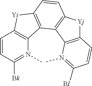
C1=CC([Bk])=N(C)C2=C1[Yi]C1=C2C2=C(C=C1)[Yj]C1=C2N(C)=C([Bl])C=C1
